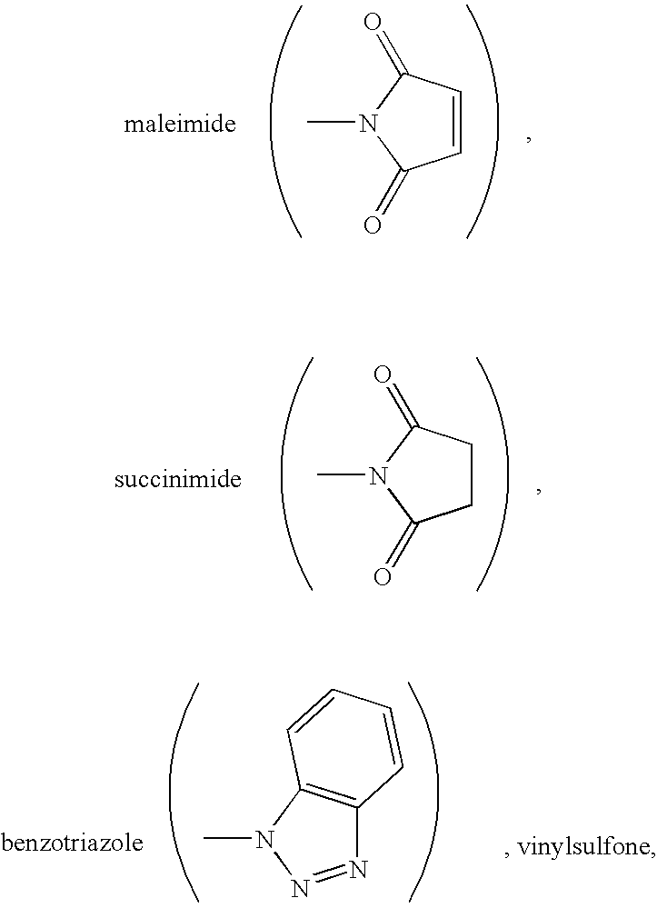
C1=CC(=O)N(C)C1=O.C1CC(=O)N(C)C1=O.N1=NN(C)C2=C1C=CC=C2
